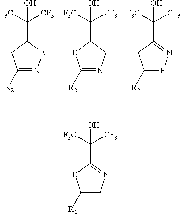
C1([R2])=N[E]C(C([F3C])([CF3])O)C1.C1([R2])=NCC(C([F3C])([CF3])O)[E]1.C1([R2])[E]N=C(C([F3C])([CF3])O)C1.C1([R2])CN=C(C([F3C])([CF3])O)[E]1
